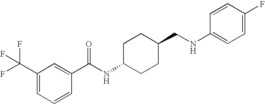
C1(C(F)(F)F)=CC=CC(C(NC2CCC(CNC3=CC=C(F)C=C3)CC2)=O)=C1
